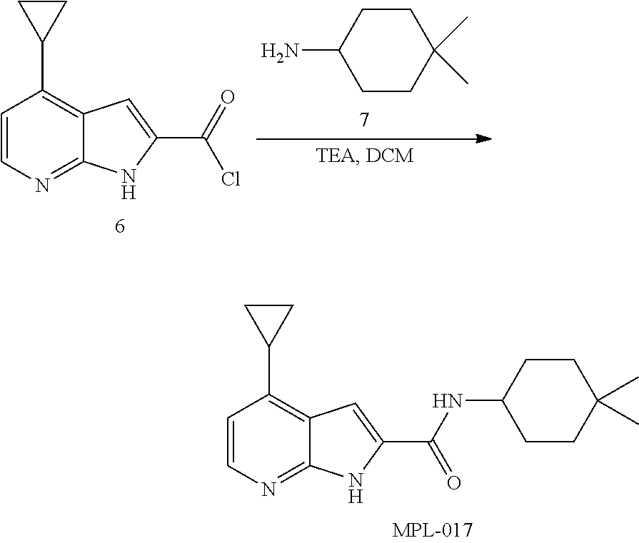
C1=CN=C2C(=C1C1CC1)C=C(C(NC1CCC(C)(C)CC1)=O)N2.C1=CN=C2C(=C1C1CC1)C=C(C(=O)Cl)N2.C1CC(N)CCC1(C)C
